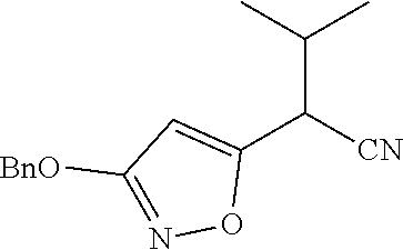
C1(C([CN])C(C)C)=CC([BnO])=NO1
